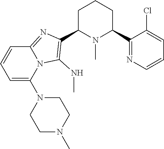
C1C(C2=C(NC)N3C(=N2)C=CC=C3N2CCN(C)CC2)N(C)C(C2=NC=CC=C2Cl)CC1
